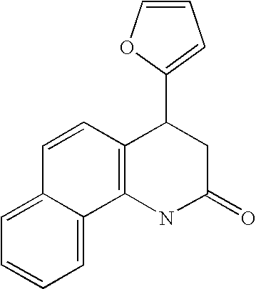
C12=C(NC(=O)CC1C1=CC=CO1)C1=CC=CC=C1C=C2
